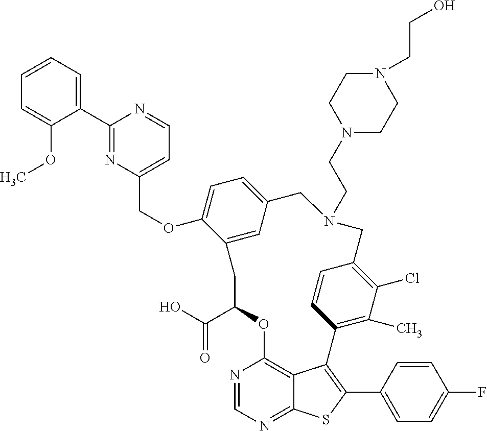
C1(C2=NC(COC3=CC=C4C=C3CC(C(O)=O)OC3=C5C(=NC=N3)SC(C3=CC=C(F)C=C3)=C5C3=C(C)C(Cl)=C(C=C3)CN(CCN3CCN(CCO)CC3)C4)=CC=N2)=CC=CC=C1OC
